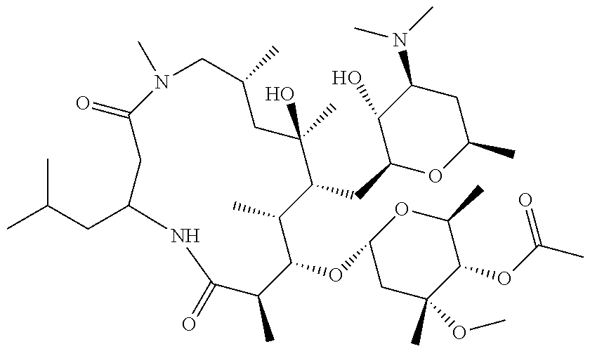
CC(CC1NC(=O)C(C)C(OC2CC(C)(OC)C(OC(C)=O)C(C)O2)C(C)C(CC2OC(C)CC(N(C)C)C2O)C(C)(O)CC(C)CN(C)C(=O)C1)C
